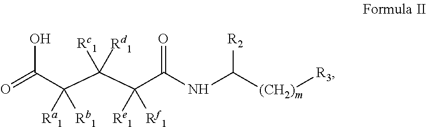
O=C(C([Ra1])([Rb1])C(C(C(NC([(CH2)m][R3])[R2])=O)([Re1])[Rf1])([Rc1])[Rd1])O
